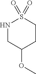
N1CC(OC)CCS1(=O)=O
